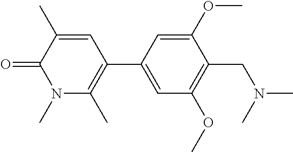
C1=C(C2=C(C)N(C)C(=O)C(C)=C2)C=C(OC)C(CN(C)C)=C1OC
